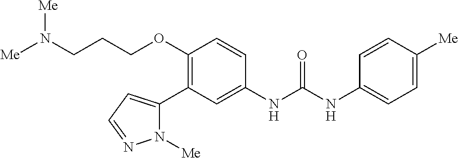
C1(OCCCN([Me])[Me])=C(C2=CC=NN2[Me])C=C(NC(=O)NC2=CC=C([Me])C=C2)C=C1
